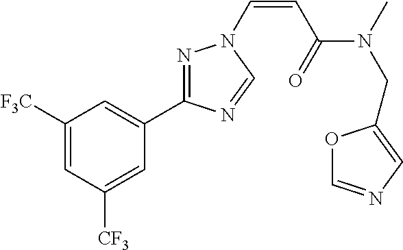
C1([F3C])=CC([CF3])=CC(C2=NN(C=CC(N(CC3=CN=CO3)C)=O)C=N2)=C1
